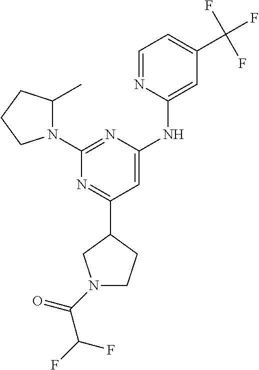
C1=NC(NC2=CC(C3CCN(C(=O)C(F)F)C3)=NC(N3C(C)CCC3)=N2)=CC(C(F)(F)F)=C1
